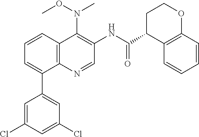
C12=C(C=CC=C1C1=CC(Cl)=CC(Cl)=C1)C(N(OC)C)=C(NC(C1C3=C(OCC1)C=CC=C3)=O)C=N2
